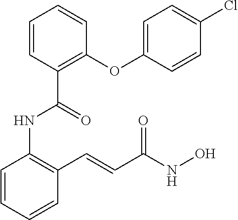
C1=CC=CC(C=CC(NO)=O)=C1NC(=O)C1=C(OC2=CC=C(Cl)C=C2)C=CC=C1
